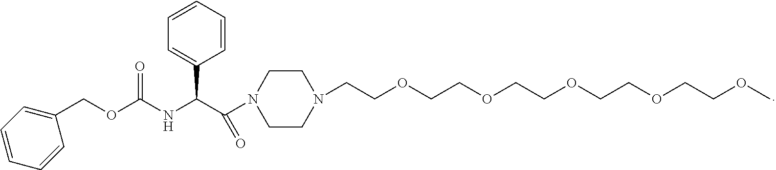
C1=CC(COC(NC(C(N2CCN(CCOCCOCCOCCOCCOC)CC2)=O)C2=CC=CC=C2)=O)=CC=C1
